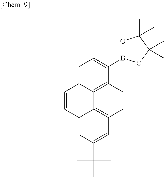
C1=C2C3=C(C(B4OC(C)(C)C(C)(C)O4)=C1)C=CC1=C3C(=CC(C(C)(C)C)=C1)C=C2
